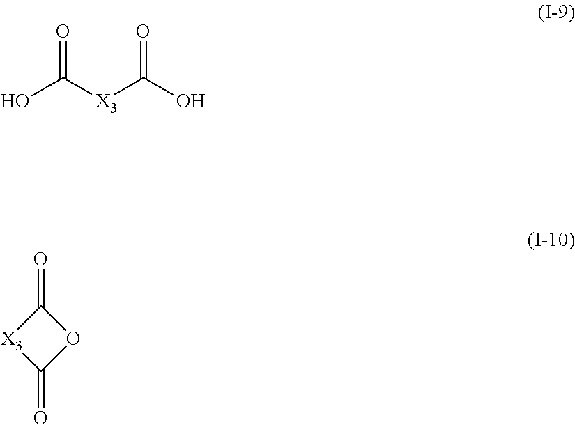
OC([X3]C(O)=O)=O.C1(=O)[X3]C(=O)O1
